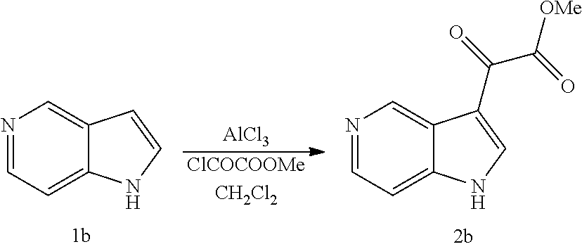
[AlCl3].[ClCOCOOMeCH2Cl2].N1=CC=C2C(=C1)C=CN2.N1=CC=C2C(=C1)C(C(=O)C(=O)[OMe])=CN2
